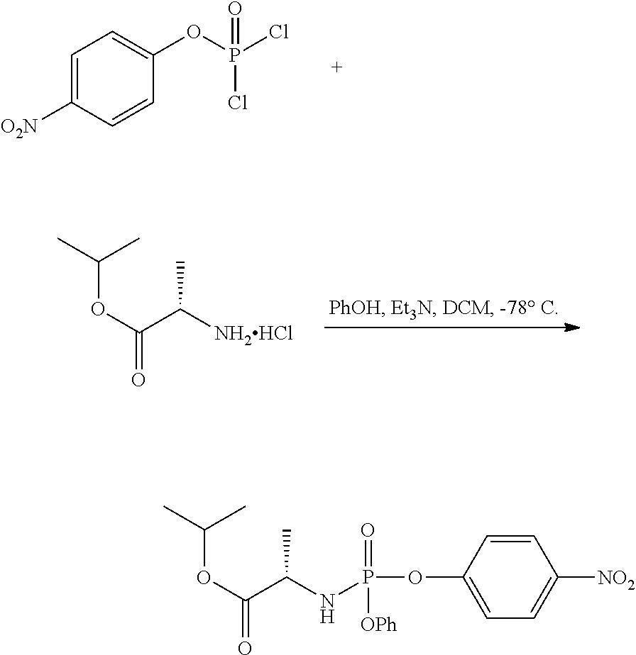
C1=C([O2N])C=CC(OP(Cl)(=O)Cl)=C1.O(C(C([NH2HCl])C)=O)C(C)C.O(C(C(NP(=O)([OPh])OC1=CC=C([NO2])C=C1)C)=O)C(C)C
